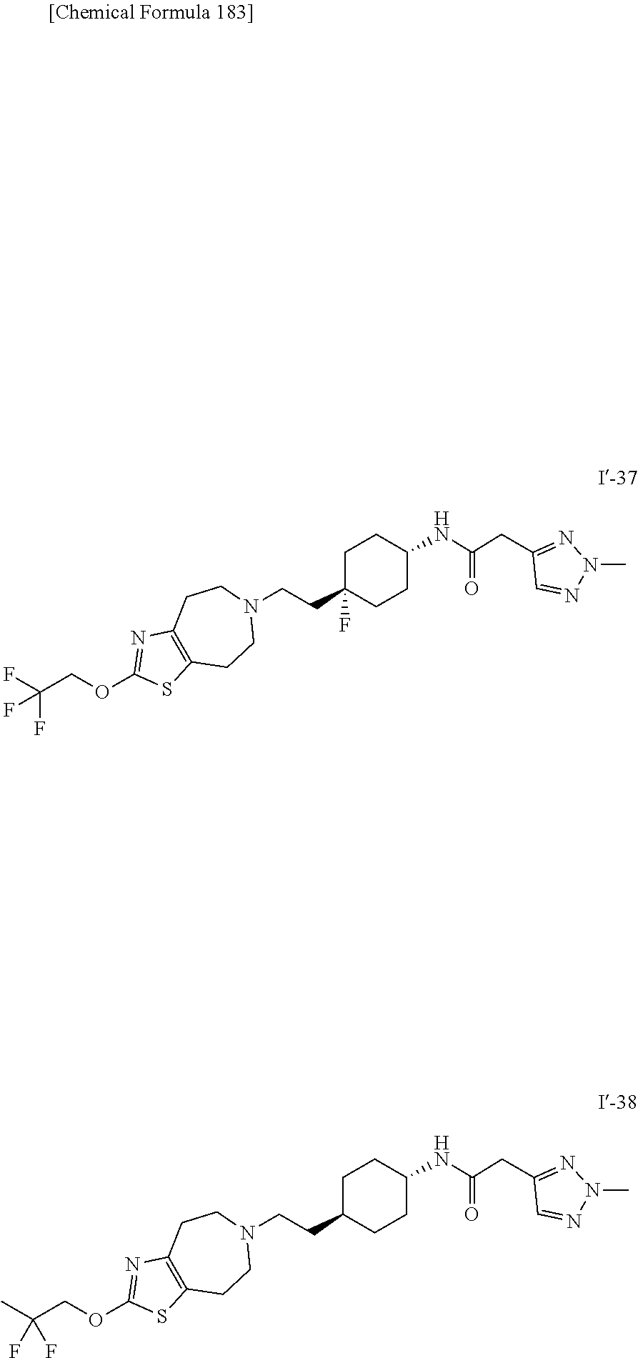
C1C(CCN2CCC3=C(CC2)SC(OCC(F)(F)F)=N3)(F)CCC(NC(CC2=NN(C)N=C2)=O)C1.C1C(CCN2CCC3=C(CC2)SC(OCC(C)(F)F)=N3)CCC(NC(CC2=NN(C)N=C2)=O)C1
